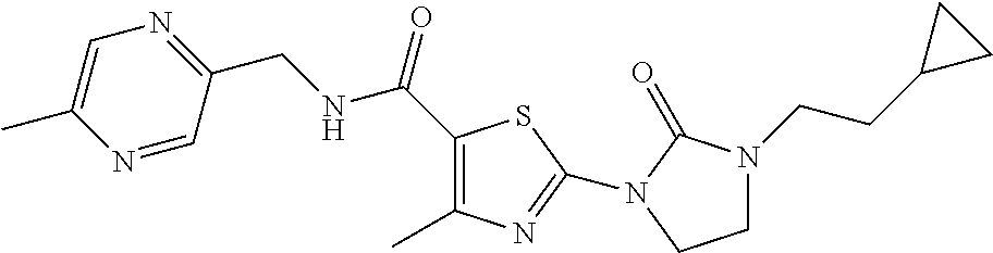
N1=CC(CNC(=O)C2=C(C)N=C(N3C(=O)N(CCC4CC4)CC3)S2)=NC=C1C
